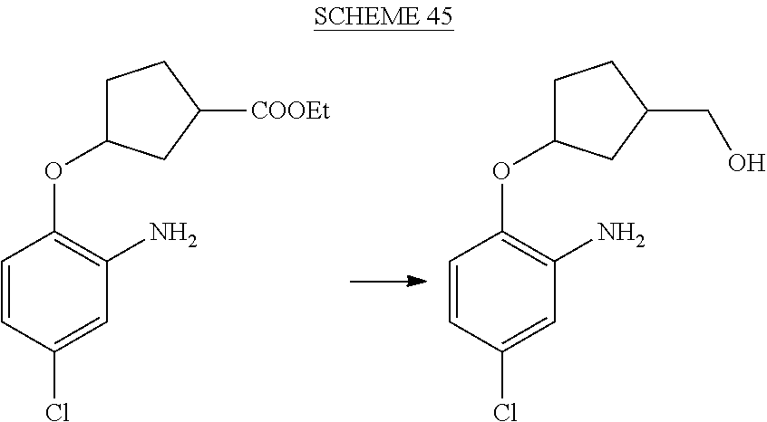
C1=CC(Cl)=CC(N)=C1OC1CCC([COOEt])C1.C1=CC(Cl)=CC(N)=C1OC1CCC(CO)C1
